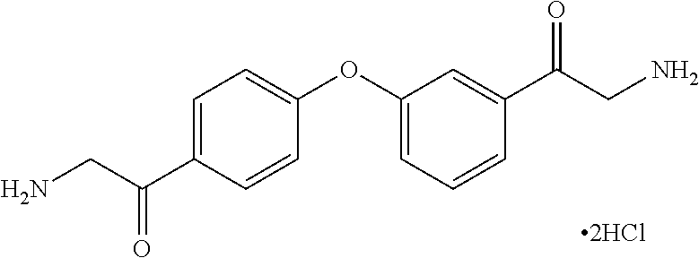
C1(OC2=CC=CC(C(CN)=O)=C2)=CC=C(C(CN)=O)C=C1
